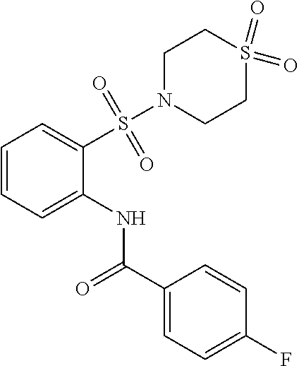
C1=C(C(=O)NC2=CC=CC=C2S(=O)(=O)N2CCS(=O)(=O)CC2)C=CC(F)=C1
